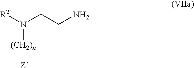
[R2]N(CCN)[(CH2)n][Z]
